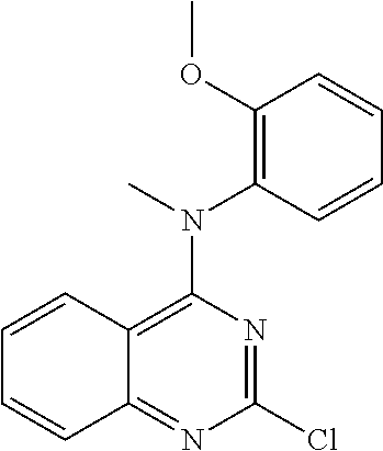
C1=CC2=C(N(C)C3=C(OC)C=CC=C3)N=C(Cl)N=C2C=C1
